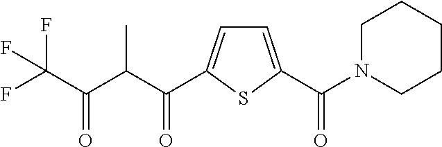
C(C(C(=O)C1=CC=C(C(=O)N2CCCCC2)S1)C)(C(F)(F)F)=O
